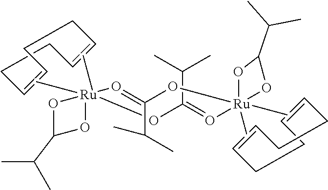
O1C(C(C)C)O[Ru]12(C)(C)O=C(C(C)C)O[Ru]1(C)(C)(O=C(C(C)C)O2)OC(C(C)C)O1.C1=CCCC=CCC1.C1=CCCC=CCC1
